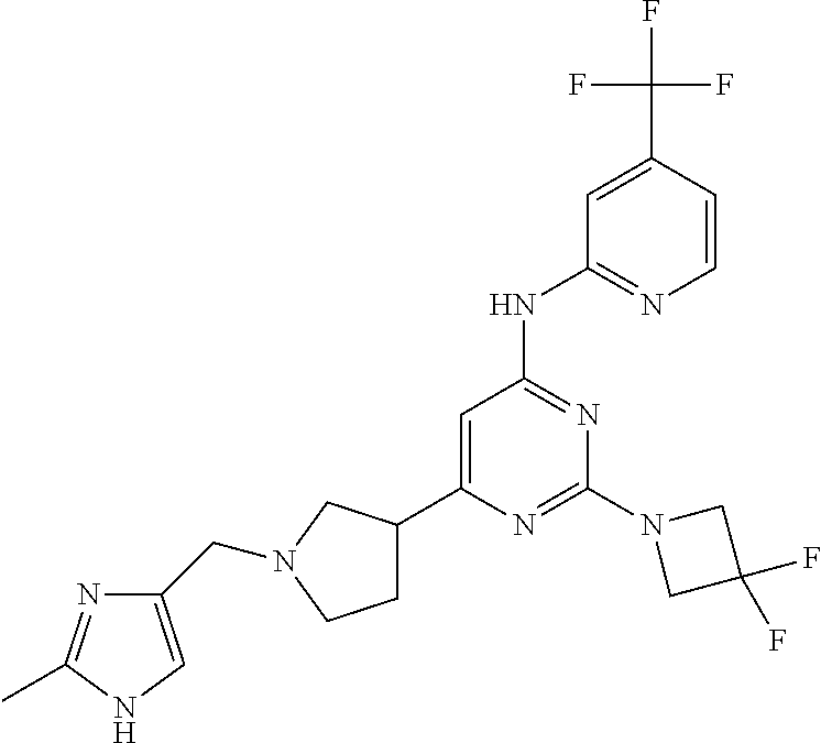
N1=C(N2CC(F)(F)C2)N=C(NC2=NC=CC(C(F)(F)F)=C2)C=C1C1CCN(CC2=CNC(C)=N2)C1
